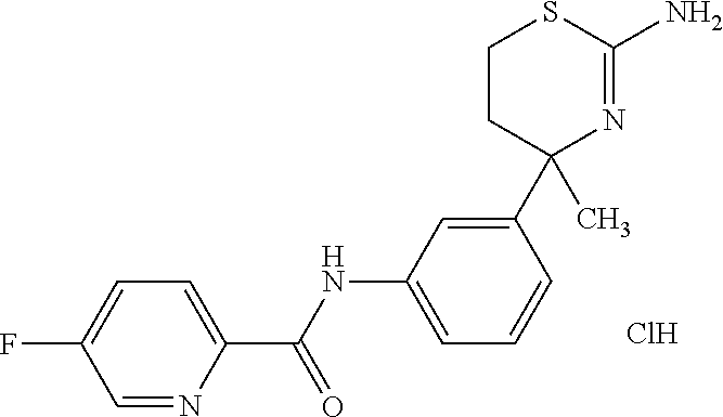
C1CC(C2=CC(NC(=O)C3=CC=C(F)C=N3)=CC=C2)(C)N=C(N)S1.Cl
